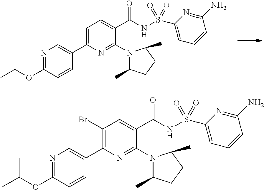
S(NC(C1=CC=C(C2=CN=C(OC(C)C)C=C2)N=C1N1C(C)CCC1C)=O)(C1=CC=CC(N)=N1)(=O)=O.S(NC(C1=CC(Br)=C(C2=CN=C(OC(C)C)C=C2)N=C1N1C(C)CCC1C)=O)(C1=CC=CC(N)=N1)(=O)=O
